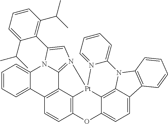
C1=CC=C2C(=C1)N1C3=N([Pt]45C6=C(C=CC2=C36)OC2=CC=C3C(=C24)N(C2=C3C=CC=C2)C2=CC=CC=N52)C=C1C1=C(C(C)C)C=CC=C1C(C)C
